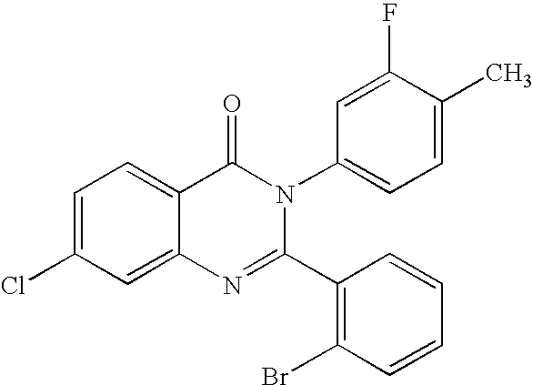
C1=C(Cl)C=C2C(=C1)C(=O)N(C1=CC=C(C)C(F)=C1)C(C1=C(Br)C=CC=C1)=N2
